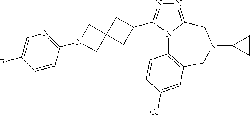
N1=C2N(C(C3CC4(C3)CN(C3=NC=C(F)C=C3)C4)=N1)C1=C(CN(C3CC3)C2)C=C(Cl)C=C1
